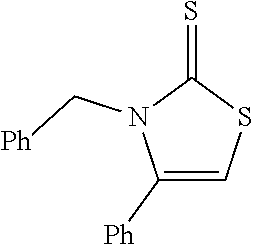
C1([Ph])=CSC(=S)N1C[Ph]
